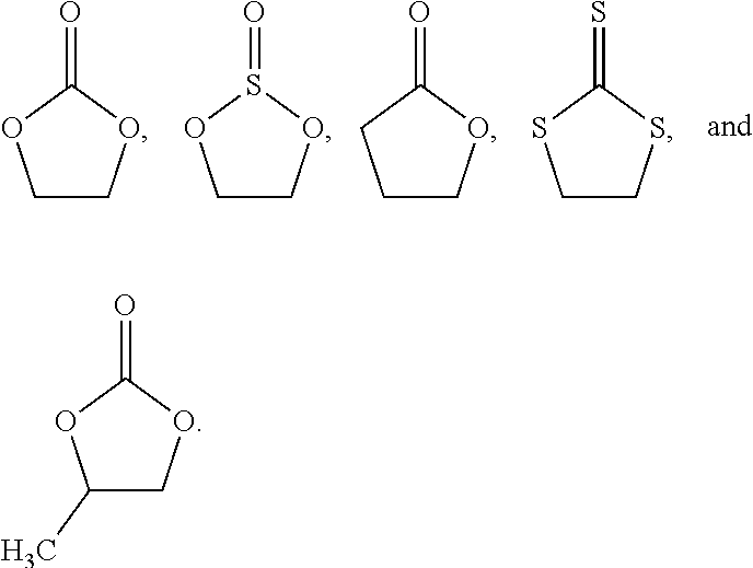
C1COC(=O)O1.C1COS(=O)O1.C1COC(=O)C1.C1CSC(=S)S1.C1(C)COC(=O)O1
